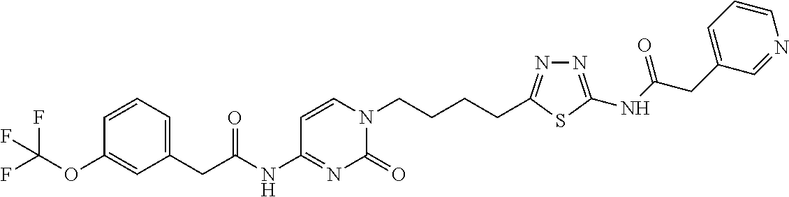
C1=CC=C(CC(=O)NC2=NC(=O)N(CCCCC3=NN=C(NC(=O)CC4=CC=CN=C4)S3)C=C2)C=C1OC(F)(F)F
